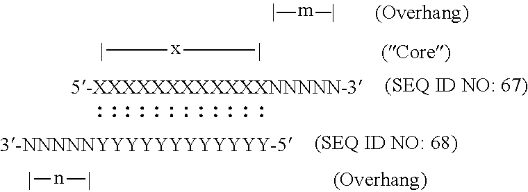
[|].[m].[|].[|]n[|].[|][x][|]
